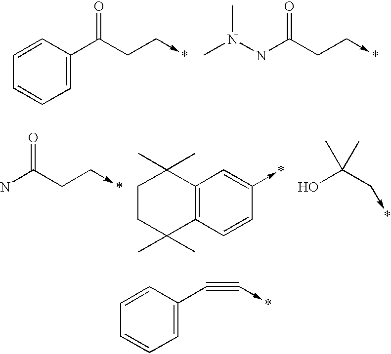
C1=C(C#C->*)C=CC=C1.C1=C(C(CC->*)=O)C=CC=C1.N(C(CC->*)=O)N(C)C.NC(CC->*)=O.C1C(C)(C)C2=C(C(C)(C)C1)C=CC(->*)=C2.OC(C->*)(C)C
